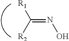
[R1]C(=NO)[R2]
